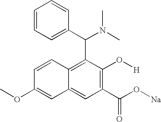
C1(OC)=CC2=CC(C(O[Na])=O)=C(O[H])C(C(C3=CC=CC=C3)N(C)C)=C2C=C1
